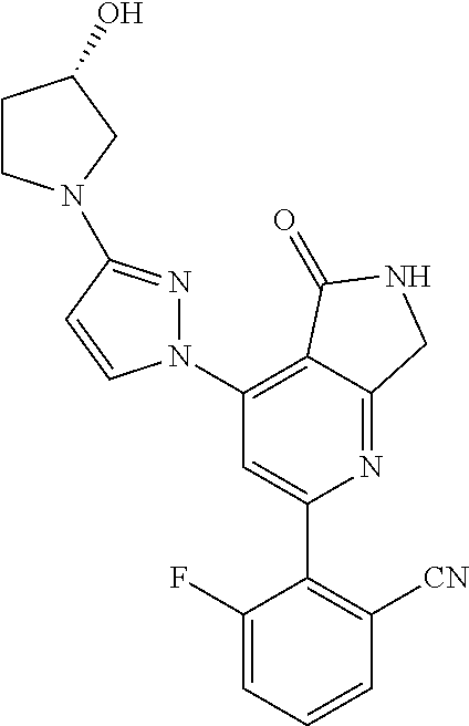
C1(C2=C([CN])C=CC=C2F)=CC(N2N=C(N3CCC(O)C3)C=C2)=C2C(=N1)CNC2=O
